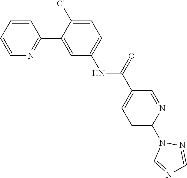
C1=CC=CN=C1C1=CC(NC(C2=CC=C(N3C=NC=N3)N=C2)=O)=CC=C1Cl
